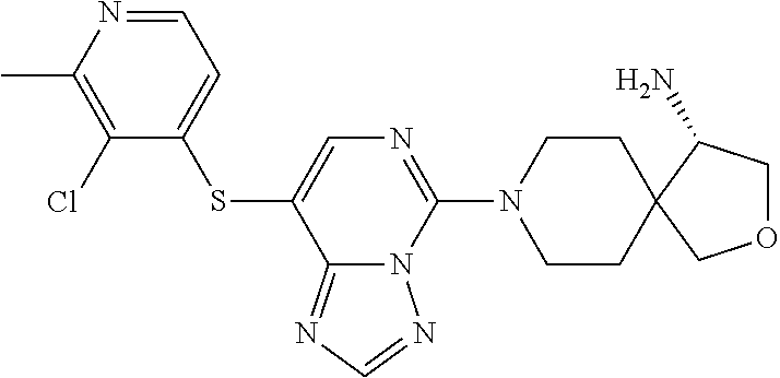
C1(Cl)=C(C)N=CC=C1SC1=CN=C(N2CCC3(CC2)C(N)COC3)N2C1=NC=N2
